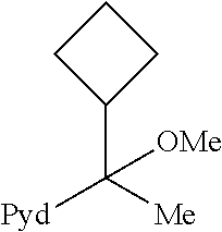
C1(C([Me])([Pyd])[OMe])CCC1
